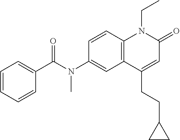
N(C1=CC2=C(C=C1)N(CC)C(=O)C=C2CCC1CC1)(C(C1=CC=CC=C1)=O)C
